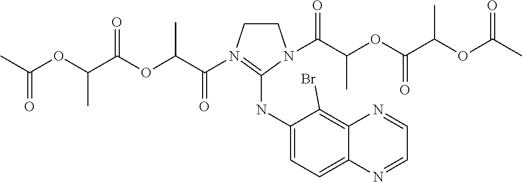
C1CN(C(C(OC(C(OC(C)=O)C)=O)C)=O)=C(NC2=CC=C3C(=C2Br)N=CC=N3)N1C(C(OC(C(OC(C)=O)C)=O)C)=O
